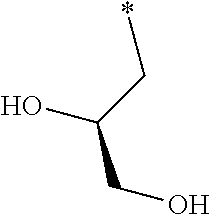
OC(C*)CO
